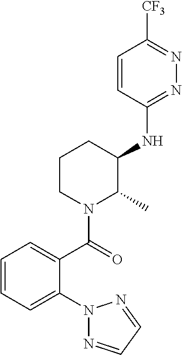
N1(C2=CC=CC=C2C(N2C(C)C(NC3=NN=C([CF3])C=C3)CCC2)=O)N=CC=N1
